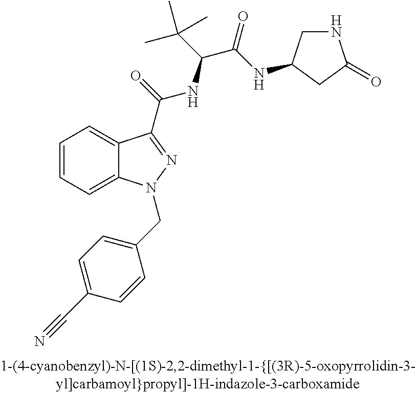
C1=CC=C2C(=C1)C(C(=O)NC(C(C)(C)C)C(=O)NC1CNC(=O)C1)=NN2CC1=CC=C(C#N)C=C1
